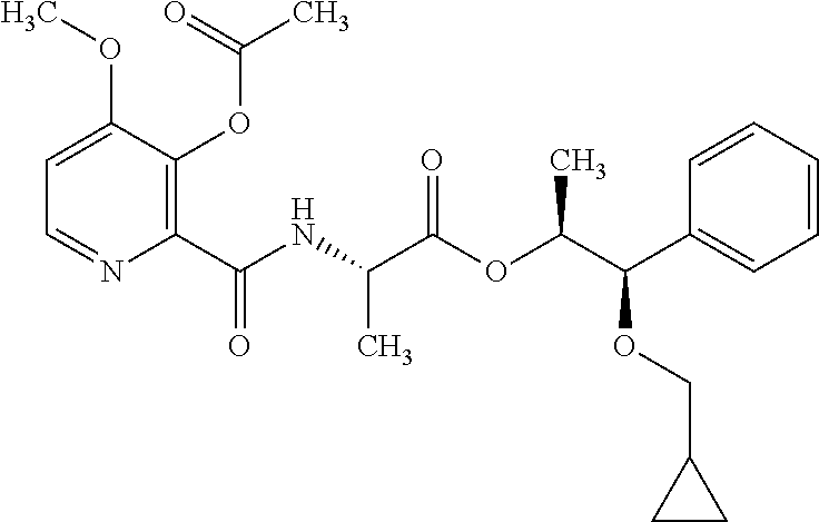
C1=C(OC)C(OC(C)=O)=C(C(NC(C(OC(C(OCC2CC2)C2=CC=CC=C2)C)=O)C)=O)N=C1
